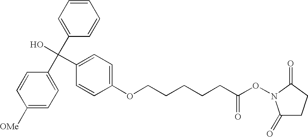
C1([OMe])=CC=C(C(C2=CC=CC=C2)(O)C2=CC=C(OCCCCCC(ON3C(=O)CCC3=O)=O)C=C2)C=C1
